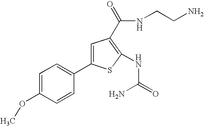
C1=C(OC)C=CC(C2=CC(C(=O)NCCN)=C(NC(=O)N)S2)=C1
